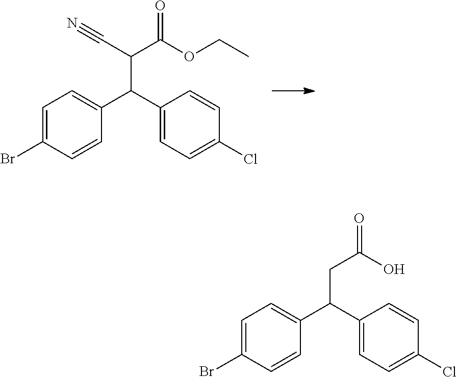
C1=C(Br)C=CC(C(C(C(=O)OCC)C#N)C2=CC=C(Cl)C=C2)=C1.C1=C(Br)C=CC(C(CC(=O)O)C2=CC=C(Cl)C=C2)=C1
